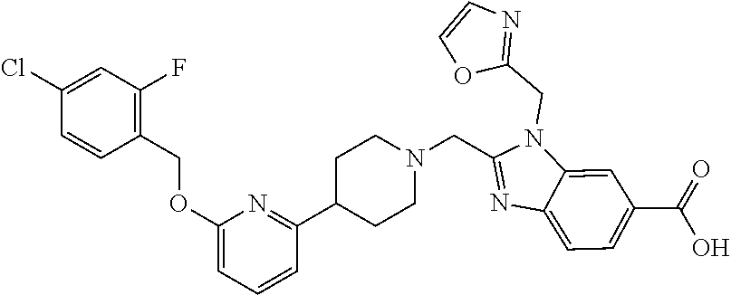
C1(COC2=CC=CC(C3CCN(CC4=NC5=CC=C(C(=O)O)C=C5N4CC4=NC=CO4)CC3)=N2)=C(F)C=C(Cl)C=C1
